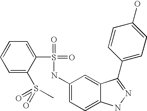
C1=CC=C(S(=O)(=O)C)C(S(=O)(=O)NC2=CC=C3C(=C2)C(C2=CC=C(O)C=C2)=NN3)=C1
